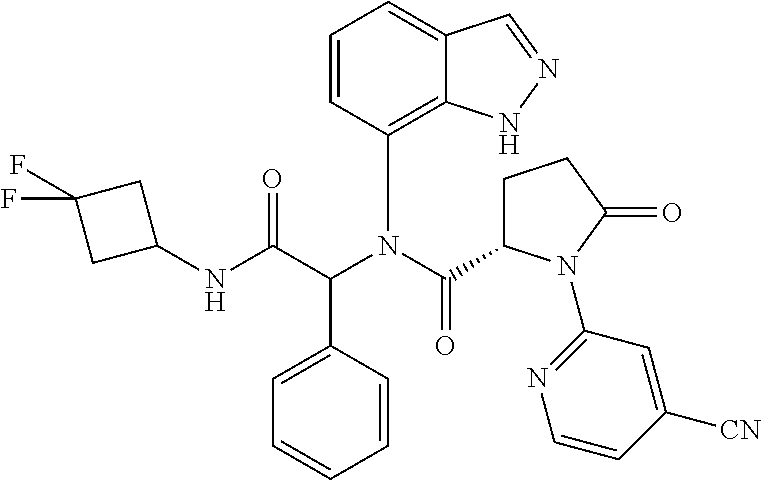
C1=C(C(C(NC2CC(F)(F)C2)=O)N(C(C2CCC(=O)N2C2=NC=CC([CN])=C2)=O)C2=C3C(=CC=C2)C=NN3)C=CC=C1
